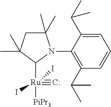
C1(C)(C)CC(C)(C)C([Ru]([PiPr3])(#[C:])(I)I)N1C1=C(C(C)C)C=CC=C1C(C)C
